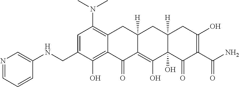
C1=C(CNC2=CN=CC=C2)C(O)=C2C(=C1N(C)C)CC1([H])C(=C(O)C3(O)C([H])(C1)CC(O)=C(C(N)=O)C3=O)C2=O
